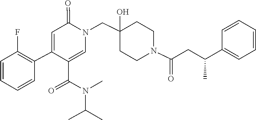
N(C(C)C)(C(C1=CN(CC2(O)CCN(C(=O)CC(C3=CC=CC=C3)C)CC2)C(=O)C=C1C1=C(F)C=CC=C1)=O)C
